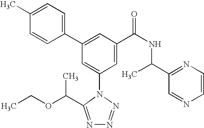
C1(C2=CC(C(NC(C)C3=NC=CN=C3)=O)=CC(N3C(C(OCC)C)=NN=N3)=C2)=CC=C(C)C=C1
